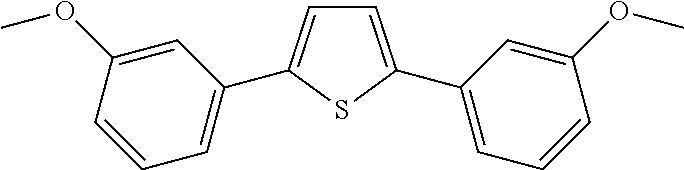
C1=C(C2=CC=CC(OC)=C2)SC(C2=CC=CC(OC)=C2)=C1
